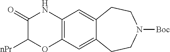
C1(=O)C([nPr])OC2=C(N1)C=C1C(=C2)CCN([Boc])CC1
